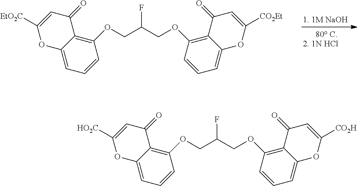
C(C(COC1=C2C(=CC=C1)OC([CO2Et])=CC2=O)F)OC1=C2C(=CC=C1)OC([EtO2C])=CC2=O.C(C(COC1=C2C(=CC=C1)OC([CO2H])=CC2=O)F)OC1=C2C(=CC=C1)OC([HO2C])=CC2=O
